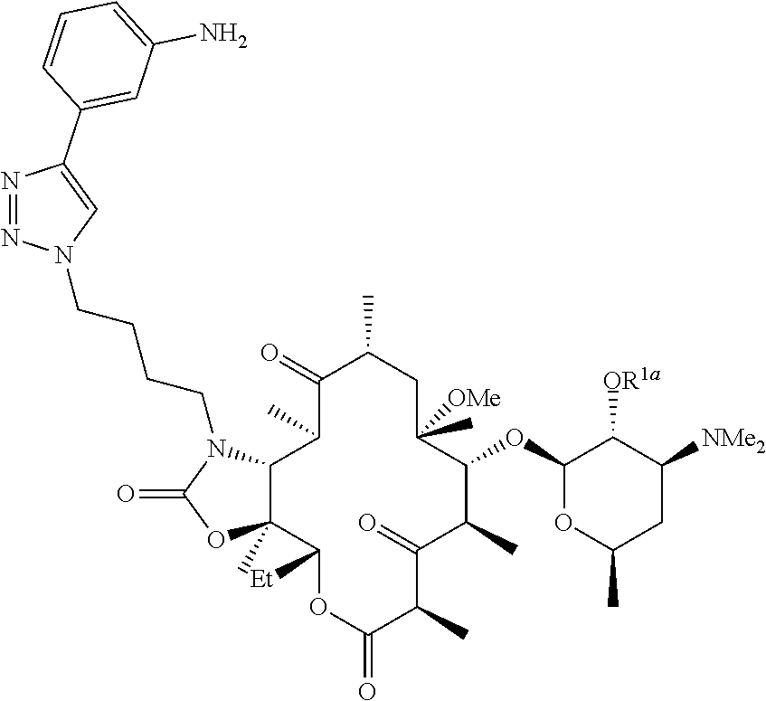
C1(=O)C(C)CC(C)([OMe])C(OC2OC(C)CC([NMe2])C2[OR1a])C(C)C(=O)C(C)C(=O)OC([Et])C2(C)C(C1C)N(CCCCN1N=NC(C3=CC(N)=CC=C3)=C1)C(=O)O2
